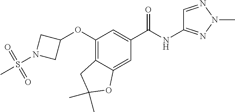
S(N1CC(OC2=C3C(=CC(C(NC4=NN(C)N=C4)=O)=C2)OC(C)(C)C3)C1)(C)(=O)=O
